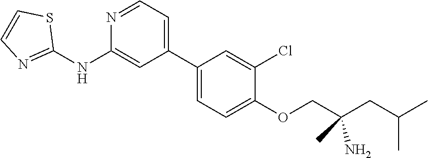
C1(C2=CC=NC(NC3=NC=CS3)=C2)=CC=C(OCC(CC(C)C)(C)N)C(Cl)=C1
